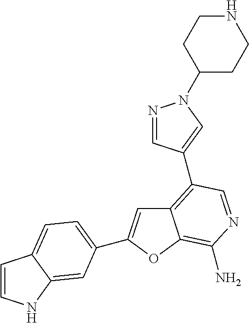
C12=C(C3=CN(C4CCNCC4)N=C3)C=NC(N)=C1OC(C1=CC=C3C=CNC3=C1)=C2
